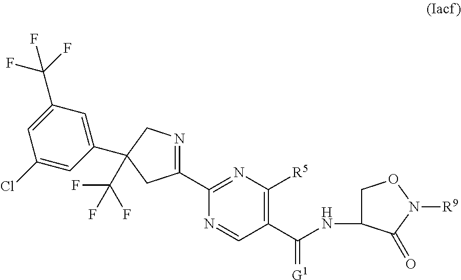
C1=C(C(F)(F)F)C=C(C2(C(F)(F)F)CN=C(C3=NC([R5])=C(C(NC4CON([R9])C4=O)=[G1])C=N3)C2)C=C1Cl
